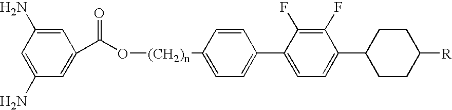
C1=C(N)C=C(N)C=C1C(=O)O[(CH2)n]C1=CC=C(C2=CC=C(C3CCC([R])CC3)C(F)=C2F)C=C1
